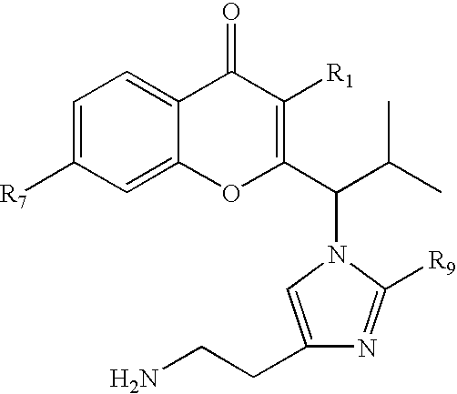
C1=C([R7])C=C2C(=C1)C(=O)C([R1])=C(C(N1C=C(CCN)N=C1[R9])C(C)C)O2
